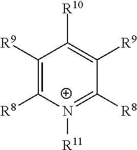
C1([R9])=C([R8])[N+]([R11])=C([R8])C([R9])=C1[R10]
